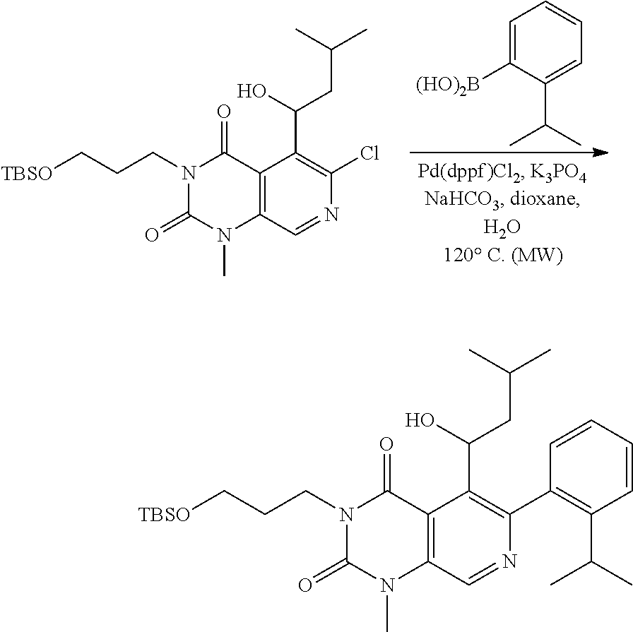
C1(Cl)=C(C(O)CC(C)C)C2=C(C=N1)N(C)C(=O)N(CCC[TBSO])C2=O.C1=C([(HO)2B])C(C(C)C)=CC=C1.C1(C2=C(C(C)C)C=CC=C2)=C(C(O)CC(C)C)C2=C(C=N1)N(C)C(=O)N(CCC[TBSO])C2=O
